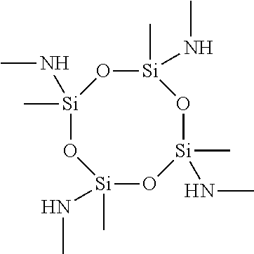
[Si]1(C)(NC)O[Si](C)(NC)O[Si](C)(NC)O[Si](C)(NC)O1
